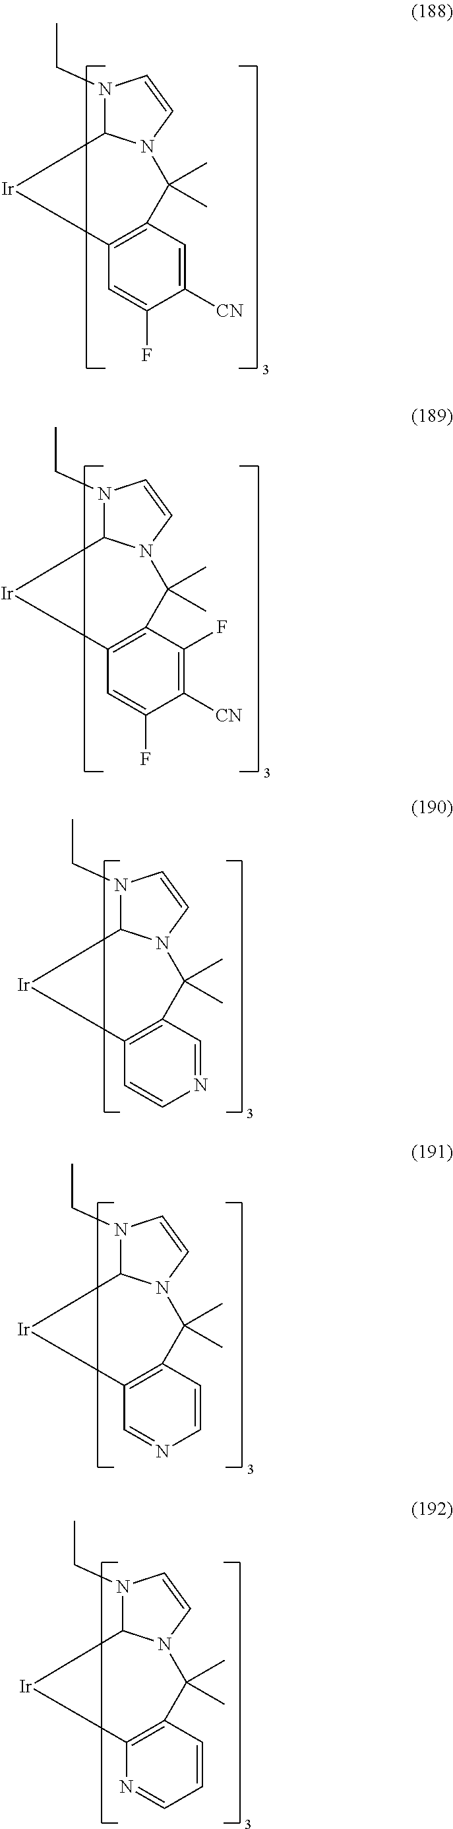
N1(CC)C2N(C=C1)C(C)(C)C1=C(C=C(F)C([CN])=C1)[Ir]2.N1(CC)C2N(C=C1)C(C)(C)C1=C(C=C(F)C([CN])=C1F)[Ir]2.N1(CC)C2N(C=C1)C(C)(C)C1=C(C=CN=C1)[Ir]2.N1(CC)C2N(C=C1)C(C)(C)C1=C(C=NC=C1)[Ir]2.N1(CC)C2N(C=C1)C(C)(C)C1=C(N=CC=C1)[Ir]2
